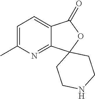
C1=C(C)N=C2C(=C1)C(=O)OC21CCNCC1
